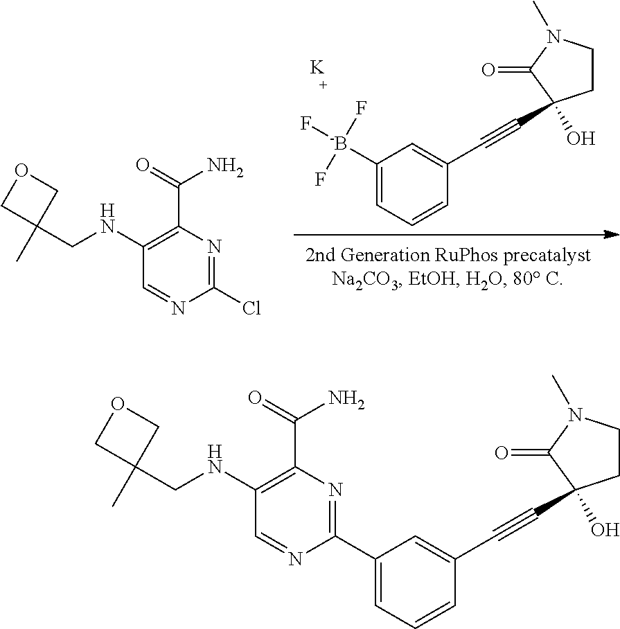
C1=NC(C2=CC=CC(C#CC3(O)CCN(C)C3=O)=C2)=NC(C(=O)N)=C1NCC1(C)COC1.C1=C([-B](F)(F)F)C=C(C#CC2(O)CCN(C)C2=O)C=C1.[K].C1=NC(Cl)=NC(C(=O)N)=C1NCC1(C)COC1
